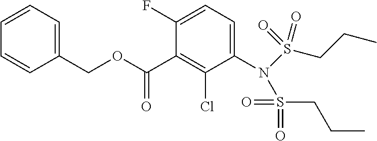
O(C(=O)C1=C(Cl)C(N(S(CCC)(=O)=O)S(=O)(=O)CCC)=CC=C1F)CC1=CC=CC=C1
